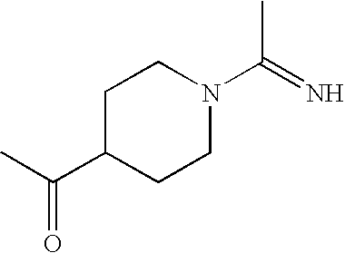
C1(C(C)=O)CCN(C(=N)C)CC1
